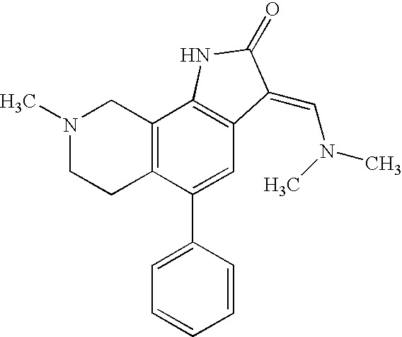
N1(C)CCC2=C(C1)C1=C(C=C2C2=CC=CC=C2)C(=CN(C)C)C(=O)N1
